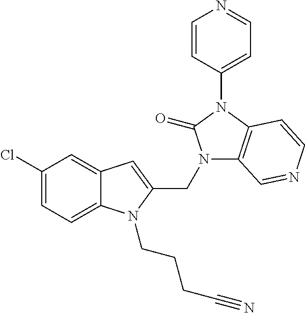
C12=CC(Cl)=CC=C1N(CCCC#N)C(CN1C3=C(N(C4=CC=NC=C4)C1=O)C=CN=C3)=C2
